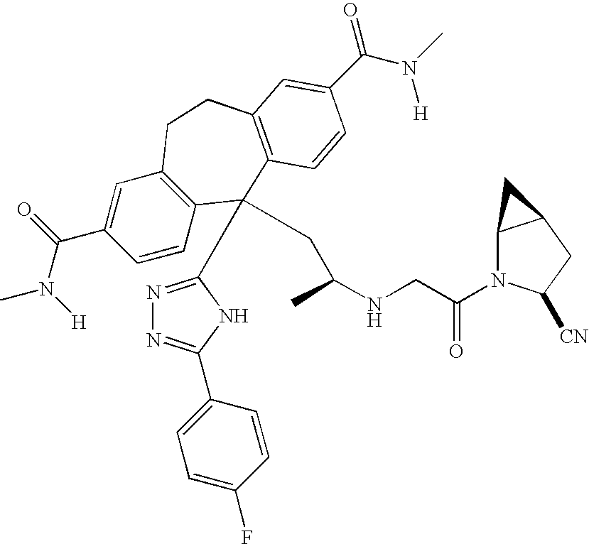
CN(C(C1=CC2=C(C=C1)C(C1=NN=C(C3=CC=C(F)C=C3)N1)(CC(NCC(N1C3C(CC1[CN])C3)=O)C)C1=C(CC2)C=C(C(N(C)[H])=O)C=C1)=O)[H]
